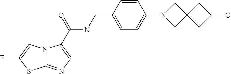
C(NCC1=CC=C(N2CC3(C2)CC(=O)C3)C=C1)(=O)C1=C(C)N=C2N1C=C(F)S2
